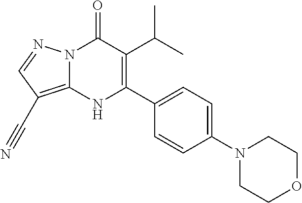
N12C(=C(C#N)C=N1)NC(C1=CC=C(N3CCOCC3)C=C1)=C(C(C)C)C2=O
